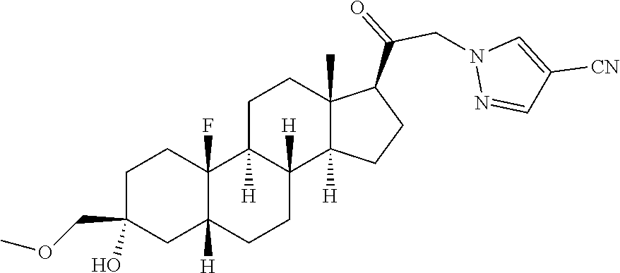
C1C2([H])C(F)(CCC1(COC)O)C1([H])CCC3(C)C(C(=O)CN4N=CC([CN])=C4)CCC3([H])C1([H])CC2
